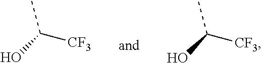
OC([CF3])C.OC([CF3])C
